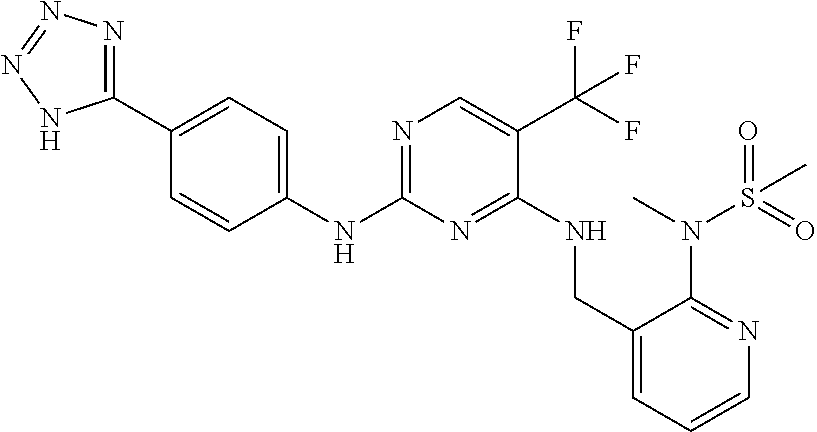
N1=C(NC2=CC=C(C3=NN=NN3)C=C2)N=C(NCC2=CC=CN=C2N(C)S(=O)(=O)C)C(C(F)(F)F)=C1
